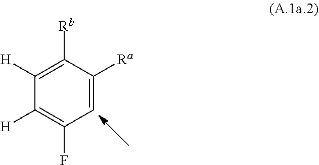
C1([H])=C([Rb])C([Ra])=CC(F)=C1[H]
